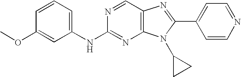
C1=CC=C(NC2=NC3=C(C=N2)N=C(C2=CC=NC=C2)N3C2CC2)C=C1OC
